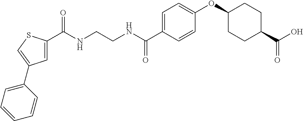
C(NCCNC(C1=CC=C(OC2CCC(C(O)=O)CC2)C=C1)=O)(=O)C1=CC(C2=CC=CC=C2)=CS1
